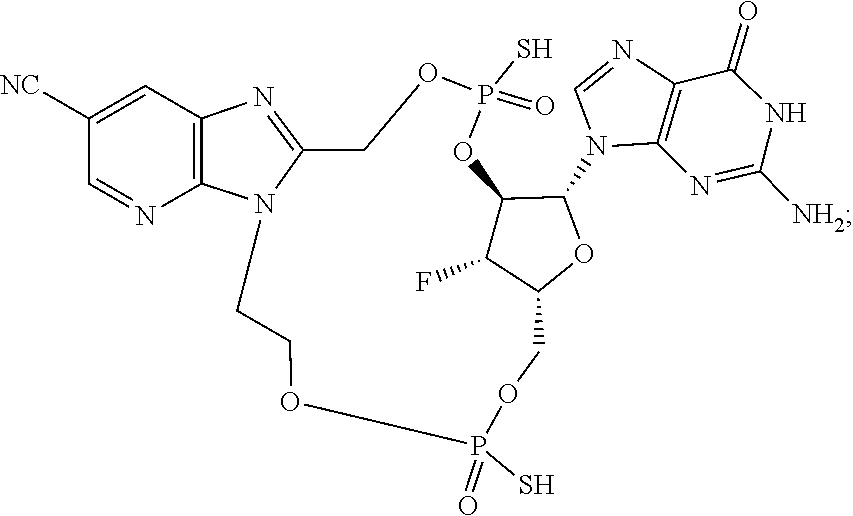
C1=NC2=C(N1C1C3C(F)C(COP(S)(=O)OCCN4C(=NC5=C4N=CC([NC])=C5)COP(S)(=O)O3)O1)N=C([NH2])NC2=O
